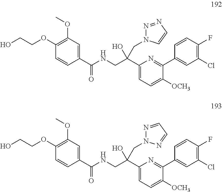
C1(OCCO)=C(OC)C=C(C(NCC(C2=CC=C([OCH3])C(C3=CC(Cl)=C(F)C=C3)=N2)(CN2N=NC=C2)O)=O)C=C1.C1(OCCO)=C(OC)C=C(C(NCC(C2=CC=C([OCH3])C(C3=CC(Cl)=C(F)C=C3)=N2)(CN2N=CC=N2)O)=O)C=C1
